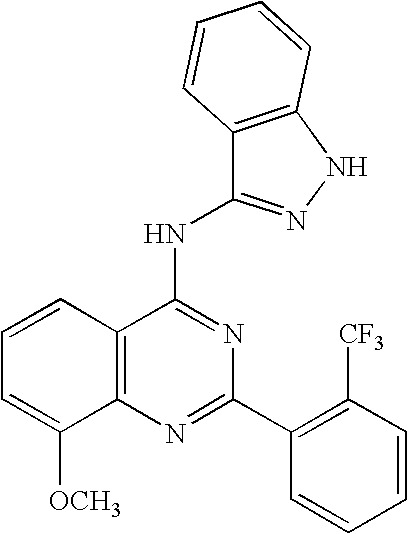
C12=C(N=C(C3=C([CF3])C=CC=C3)N=C1NC1=NNC3=C1C=CC=C3)C([OCH3])=CC=C2
